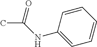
O=C(NC1=CC=CC=C1)C
